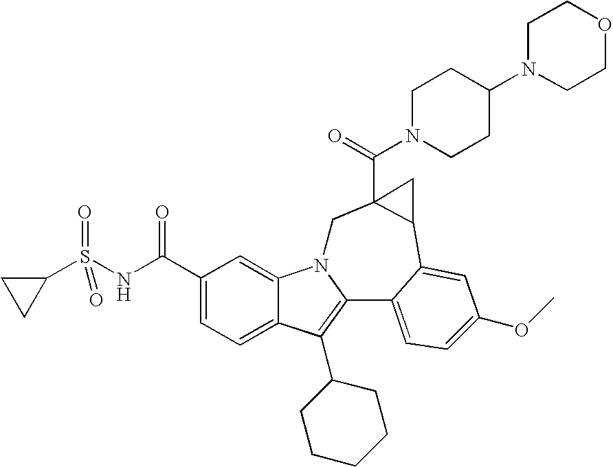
C1(C(NS(C2CC2)(=O)=O)=O)=CC=C2C(=C1)N1C(=C2C2CCCCC2)C2=CC=C(OC)C=C2C2C(C(N3CCC(N4CCOCC4)CC3)=O)(C1)C2
